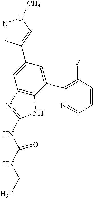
C1(C2=CN(C)N=C2)=CC2=C(C(C3=C(F)C=CC=N3)=C1)NC(NC(NCC)=O)=N2
